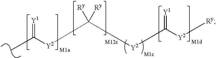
CC([Y2]C([Y2]C([Y2][Ry])=[Y1])([Ry])[Ry])=[Y1]
